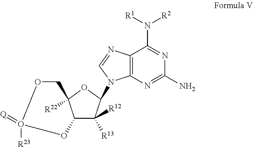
C12C([R12])([R13])C(N3C4=C(C(N([R1])[R2])=NC(N)=N4)N=C3)OC1([R22])COO([R23])(=[Q])CO2
